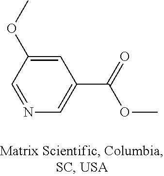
N1=CC(OC)=CC(C(OC)=O)=C1
